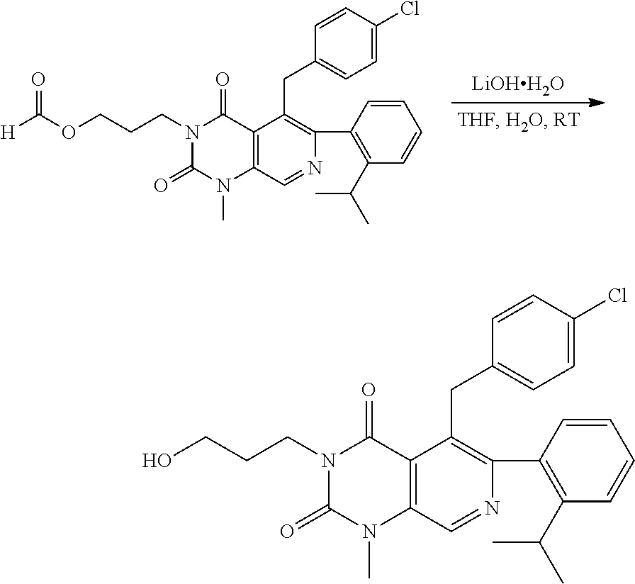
C1(C2=C(C(C)C)C=CC=C2)=C(CC2=CC=C(Cl)C=C2)C2=C(C=N1)N(C)C(=O)N(CCCOC(=O)[H])C2=O.[LiOHH2O].C1(C2=C(C(C)C)C=CC=C2)=C(CC2=CC=C(Cl)C=C2)C2=C(C=N1)N(C)C(=O)N(CCCO)C2=O
